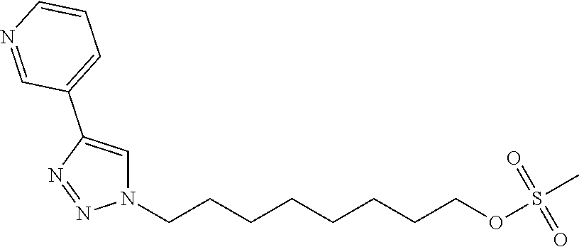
N1(CCCCCCCCOS(C)(=O)=O)C=C(C2=CC=CN=C2)N=N1
